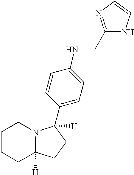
C1CCC2([H])N(C1)C(C1=CC=C(NCC3=NC=CN3)C=C1)([H])CC2
